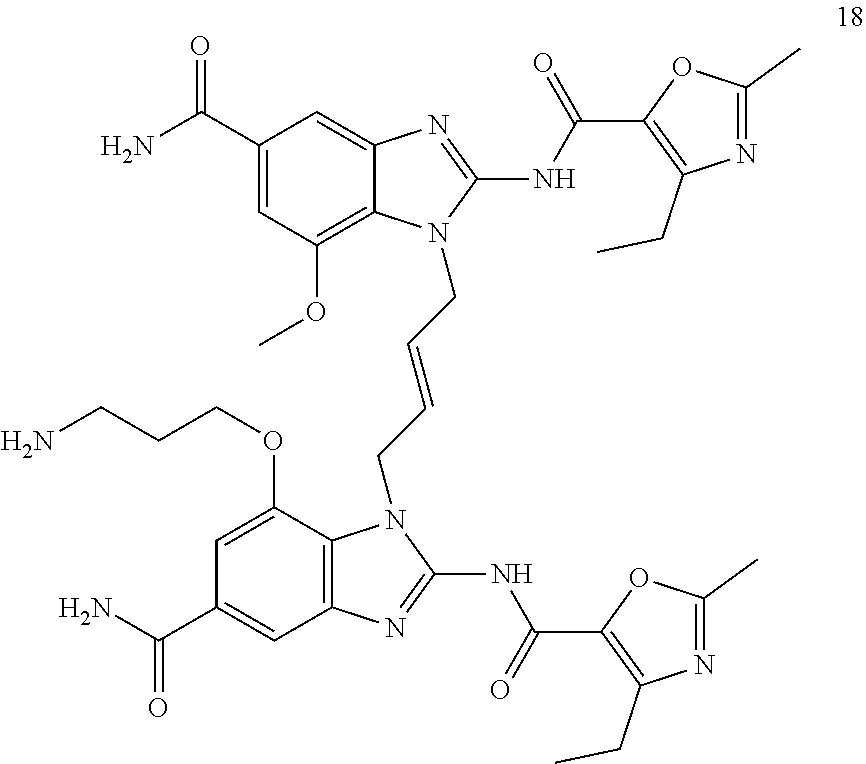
C1(C(N)=O)=CC(OC)=C2C(=C1)N=C(NC(C1=C(CC)N=C(C)O1)=O)N2CC=CCN1C2=C(C=C(C(N)=O)C=C2OCCCN)N=C1NC(C1=C(CC)N=C(C)O1)=O
